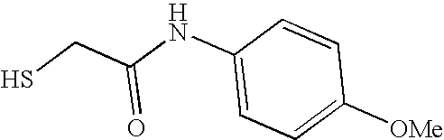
SCC(NC1=CC=C([OMe])C=C1)=O
